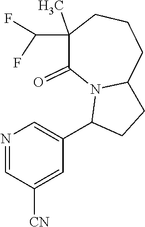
N1=CC([CN])=CC(C2CCC3N2C(=O)C(C)(C(F)F)CCC3)=C1
